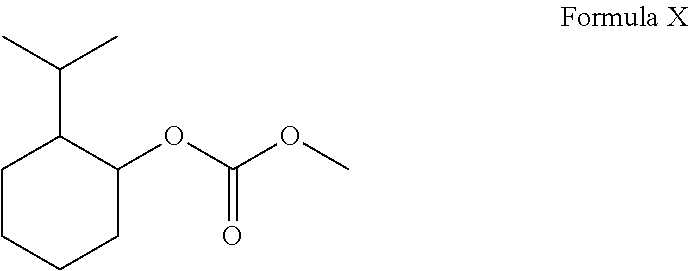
C1CCCC(OC(OC)=O)C1C(C)C
